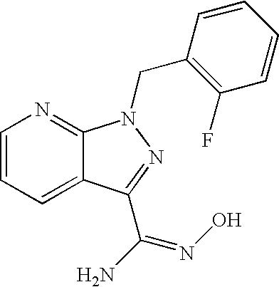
C1=CC=C2C(=N1)N(CC1=C(F)C=CC=C1)N=C2C(N)=NO
